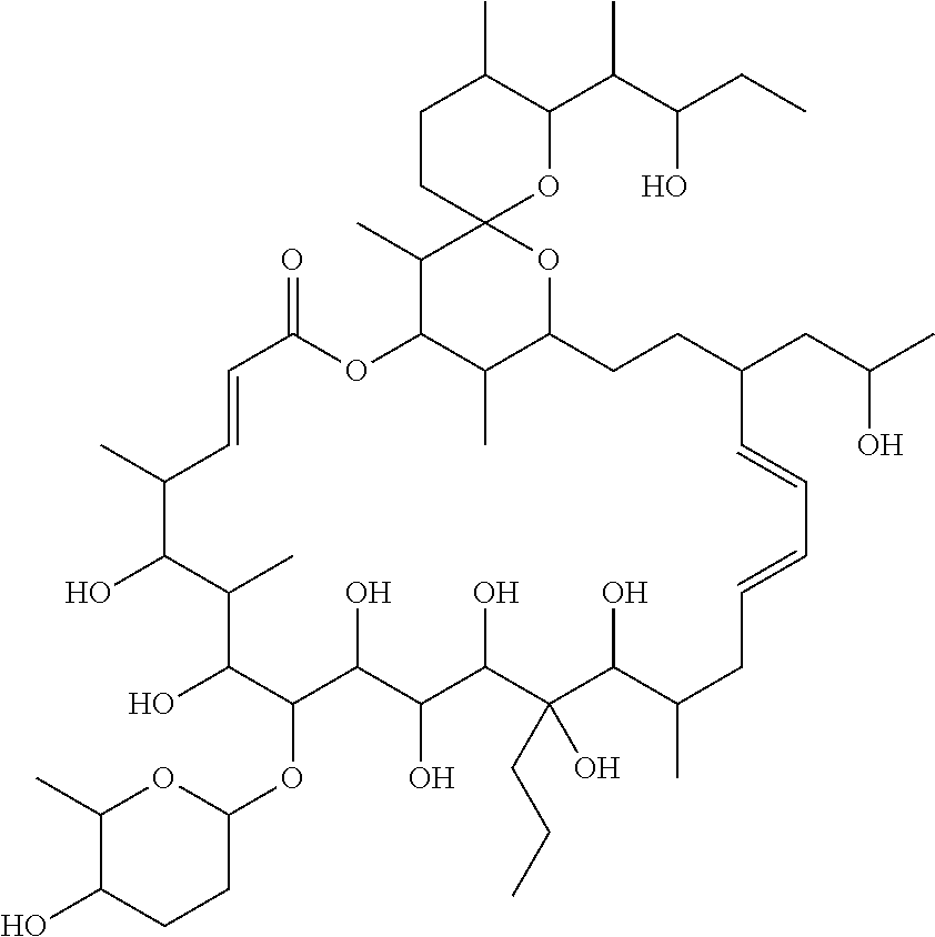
C1CC2(OC(C(C(CC)O)C)C1C)C(C)C1C(C)C(O2)CCC(CC(C)O)C=CC=CCC(C)C(O)C(CCC)(O)C(O)C(O)C(O)C(OC2OC(C)C(O)CC2)C(O)C(C)C(O)C(C)C=CC(=O)O1
